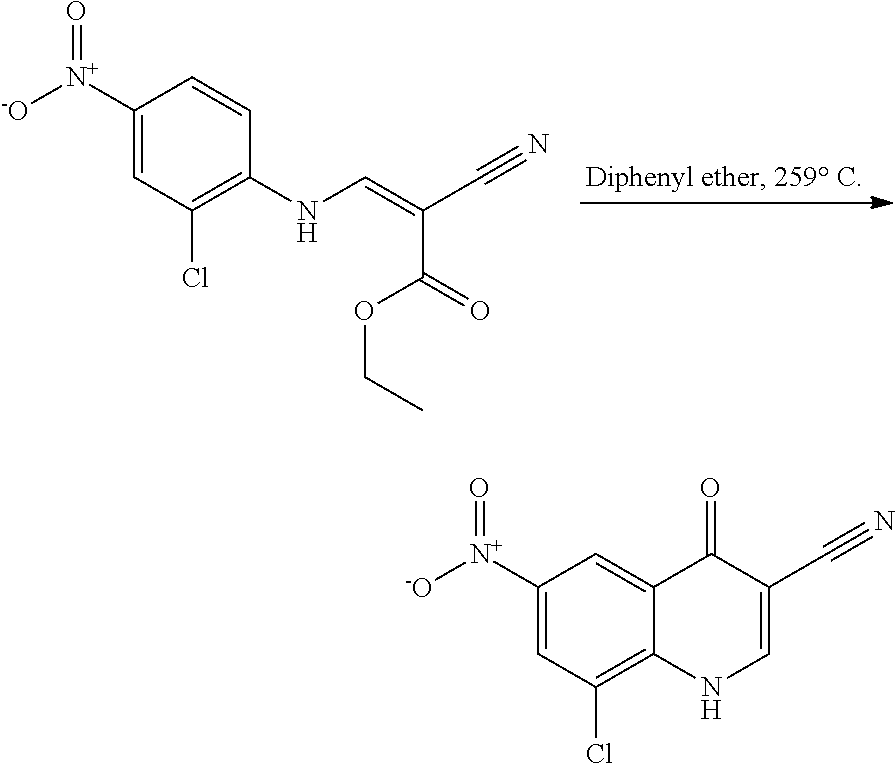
C1([N+]([-O])=O)=CC(Cl)=C(NC=C(C#N)C(=O)OCC)C=C1.C1([N+]([-O])=O)=CC(Cl)=C2C(=C1)C(=O)C(C#N)=CN2
